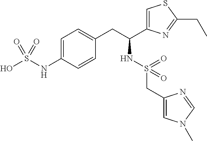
C1=C(NS(O)(=O)=O)C=CC(CC(NS(=O)(CC2=CN(C)C=N2)=O)C2=CSC(CC)=N2)=C1
